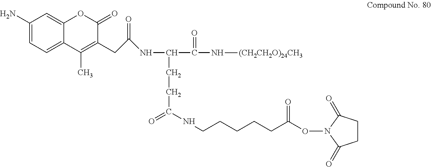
C1(N)=CC=C2C(=C1)OC(=O)C(CC(NC(CCC(=O)NCCCCCC(ON1C(=O)CCC1=O)=O)C(=O)N[(CH2CH2O)24CH3])=O)=C2C
